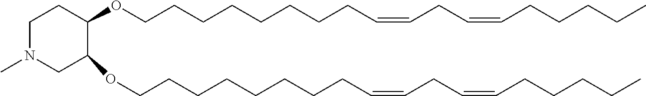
C1(OCCCCCCCCC=CCC=CCCCCC)C(OCCCCCCCCC=CCC=CCCCCC)CCN(C)C1
